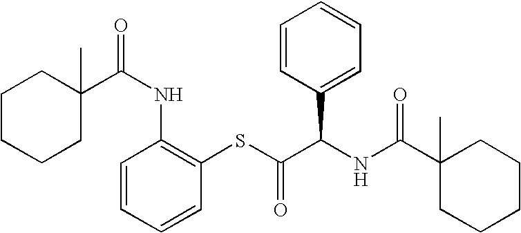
C1CCCC(C)(C(NC2=C(SC(=O)C(NC(C3(C)CCCCC3)=O)C3=CC=CC=C3)C=CC=C2)=O)C1
